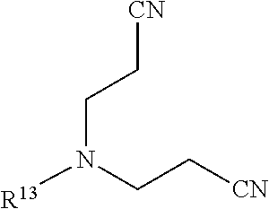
[R13]N(CC[CN])CC[CN]
